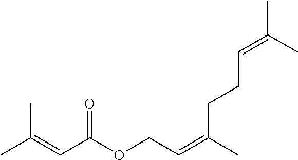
CC(=CCOC(C=C(C)C)=O)CCC=C(C)C
